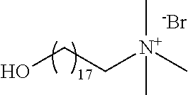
OCC[N+](C)(C)C.[-Br]
